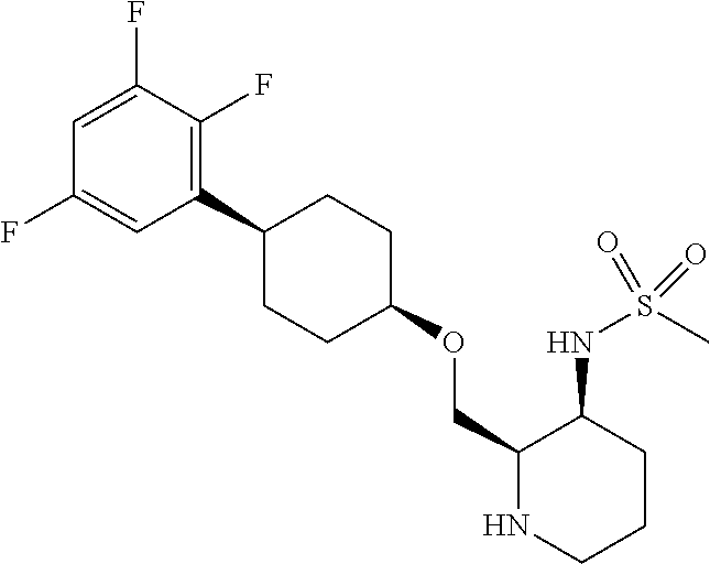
C1(COC2CCC(C3=C(F)C(F)=CC(F)=C3)CC2)NCCCC1NS(C)(=O)=O
